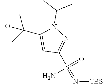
C1=C(C(O)(C)C)N(C(C)C)N=C1S(=N[TBS])(=O)N
